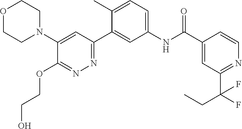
C1(N2CCOCC2)=CC(C2=CC(NC(C3=CC(C(F)(CC)F)=NC=C3)=O)=CC=C2C)=NN=C1OCCO
